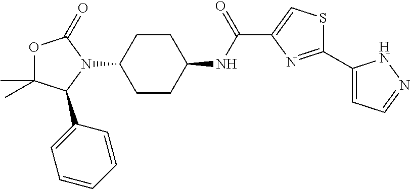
C1CC(NC(C2=CSC(C3=CC=NN3)=N2)=O)CCC1N1C(=O)OC(C)(C)C1C1=CC=CC=C1
